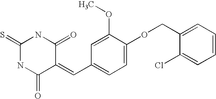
S=C1NC(=O)C(=CC2=CC=C(OCC3=CC=CC=C3Cl)C(OC)=C2)C(=O)N1
